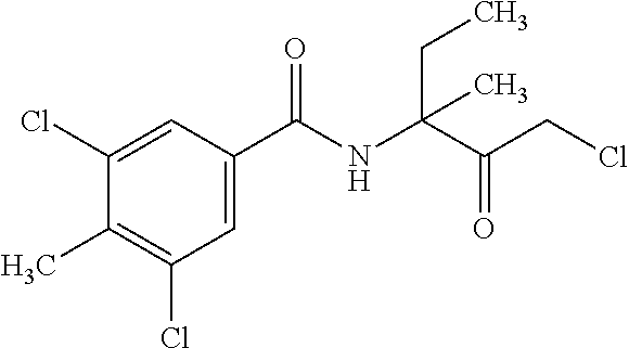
C1=C(C(NC(C(CCl)=O)(CC)C)=O)C=C(Cl)C(C)=C1Cl
